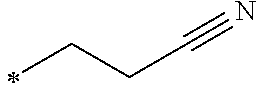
C(C)CC#N
